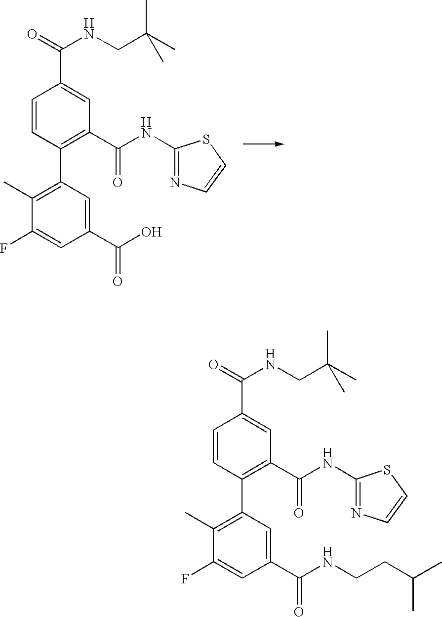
C1=CC(C2=C(C)C(F)=CC(C(O)=O)=C2)=C(C(NC2=NC=CS2)=O)C=C1C(=O)NCC(C)(C)C.C1=CC(C2=C(C)C(F)=CC(C(NCCC(C)C)=O)=C2)=C(C(NC2=NC=CS2)=O)C=C1C(=O)NCC(C)(C)C
